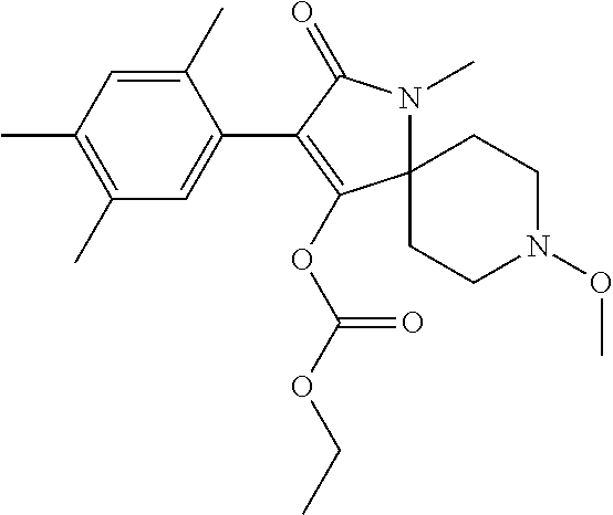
C12(N(C)C(=O)C(C3=CC(C)=C(C)C=C3C)=C1OC(OCC)=O)CCN(OC)CC2
